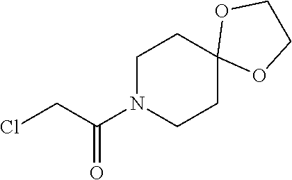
C1N(C(CCl)=O)CCC2(C1)OCCO2
